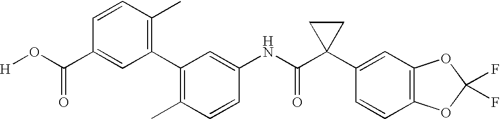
C1(NC(C2(C3=CC4=C(C=C3)OC(F)(F)O4)CC2)=O)=CC(C2=C(C)C=CC(C(O[H])=O)=C2)=C(C)C=C1
